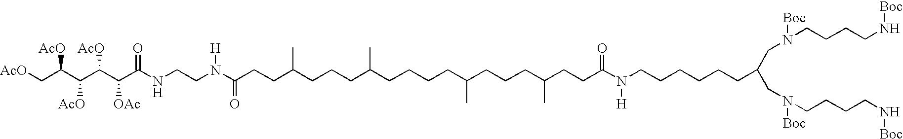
[AcO]CC(C(C(C(C(NCCN(C(CCC(CCCC(CCCCC(CCCC(CCC(N(CCCCCCC(CN([Boc])CCCCN[Boc])CN([Boc])CCCCN[Boc])[H])=O)C)C)C)C)=O)[H])=O)[OAc])[AcO])[AcO])[AcO]
